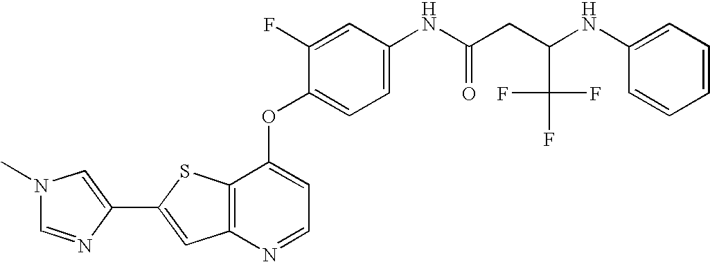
C12=C(SC(C3=CN(C)C=N3)=C1)C(OC1=CC=C(NC(=O)CC(NC3=CC=CC=C3)C(F)(F)F)C=C1F)=CC=N2
